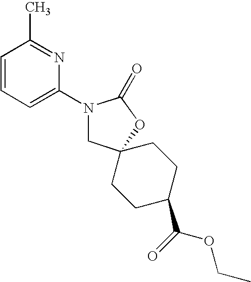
C1=CC=C(N2CC3(OC2=O)CCC(C(=O)OCC)CC3)N=C1C
